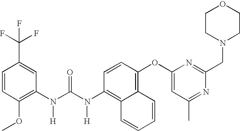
C1=CC(OC)=C(N(C(N(C2=C3C(=C(OC4=CC(C)=NC(CN5CCOCC5)=N4)C=C2)C=CC=C3)[H])=O)[H])C=C1C(F)(F)F
